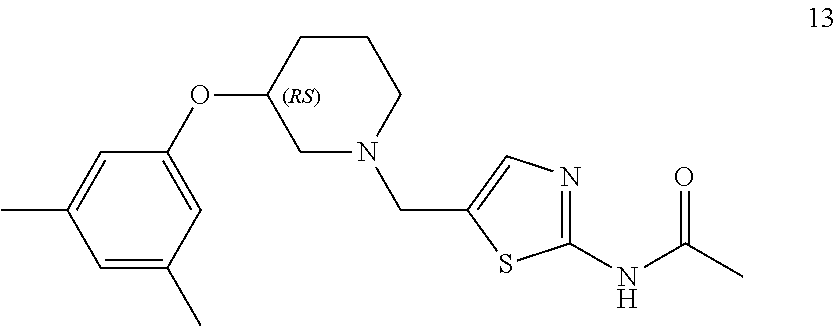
C1=C(C)C=C(OC2CN(CC3=CN=C(NC(=O)C)S3)CCC2)C=C1C
